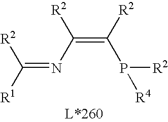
P(C(=C(N=C([R1])[R2])[R2])[R2])([R2])[R4]
